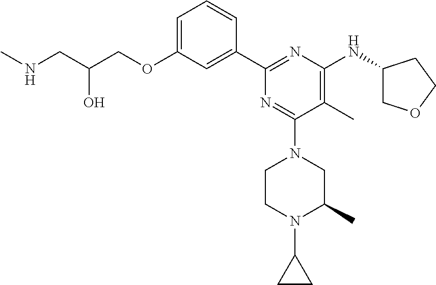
C1=C(OCC(CNC)O)C=C(C2=NC(NC3COCC3)=C(C)C(N3CCN(C4CC4)C(C)C3)=N2)C=C1
